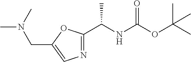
C1(C(NC(OC(C)(C)C)=O)C)=NC=C(CN(C)C)O1
